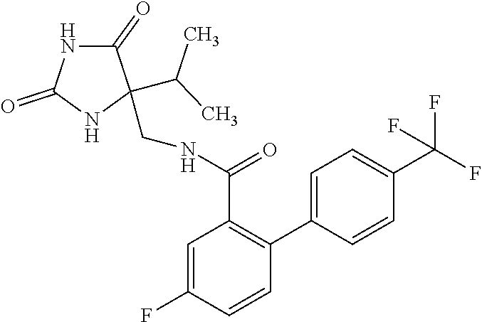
C1=C(F)C=CC(C2=CC=C(C(F)(F)F)C=C2)=C1C(NCC1(C(C)C)C(=O)NC(=O)N1)=O
